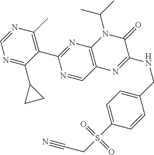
N1=C(C2CC2)C(C2=NC3=C(C=N2)N=C(NCC2=CC=C(S(CC#N)(=O)=O)C=C2)C(=O)N3C(C)C)=C(C)N=C1
